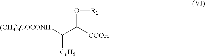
[(CH3)3COCONH]C(C([COOH])O[R1])[C6H5]
